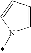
C1=CC=CN1*
